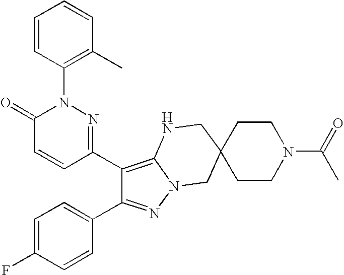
C1(C2=C3N(N=C2C2=CC=C(F)C=C2)CC2(CN3)CCN(C(=O)C)CC2)=NN(C2=C(C)C=CC=C2)C(=O)C=C1
